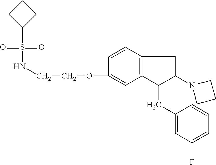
O=S(=O)(C1CCC1)NCCOC1=CC2=C(C=C1)CC(N1CCC1)C2CC1=CC(F)=CC=C1
